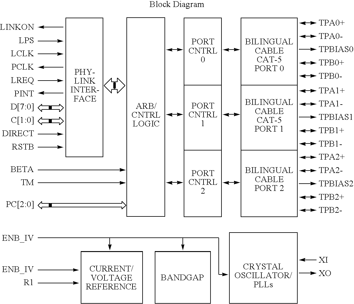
[PINT].C1C2C(C1)C1C2CC1.C1C2C(C1)C1C2CC1.C1CCC1.C1CCC1.C1CCC1
